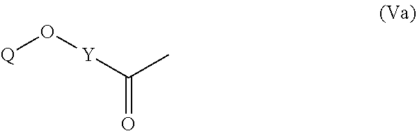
C(=O)([Y]O[Q])C
